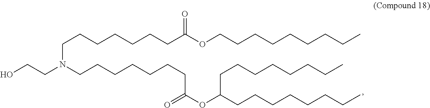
C(CCCCCCC(OCCCCCCCCC)=O)N(CCCCCCCC(OC(CCCCCCCC)CCCCCCCC)=O)CCO
